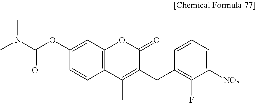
C12=C(C=C(OC(N(C)C)=O)C=C1)OC(=O)C(CC1=C(F)C([NO2])=CC=C1)=C2C
